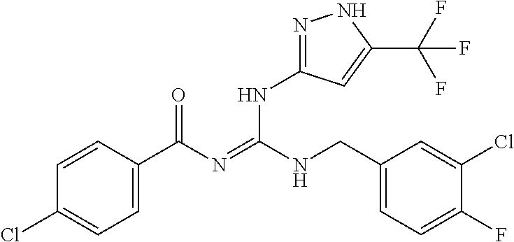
C1=CC(C(N=C(NCC2=CC=C(F)C(Cl)=C2)NC2=NNC(C(F)(F)F)=C2)=O)=CC=C1Cl
